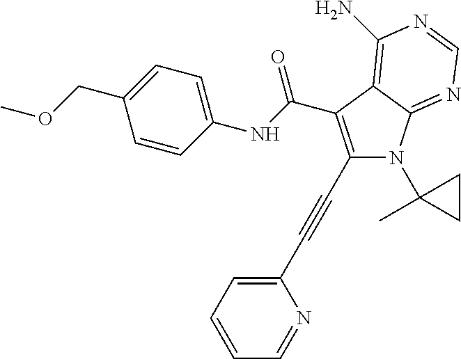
C1(C#CC2=CC=CC=N2)=C(C(NC2=CC=C(COC)C=C2)=O)C2=C(N)N=CN=C2N1C1(C)CC1
